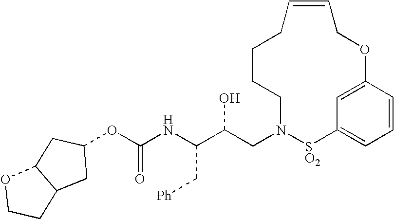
C(NC(C(CN1[SO2]C2=CC=CC(=C2)OCC=CCCCC1)O)C[Ph])(=O)OC1CC2C(C1)OCC2
